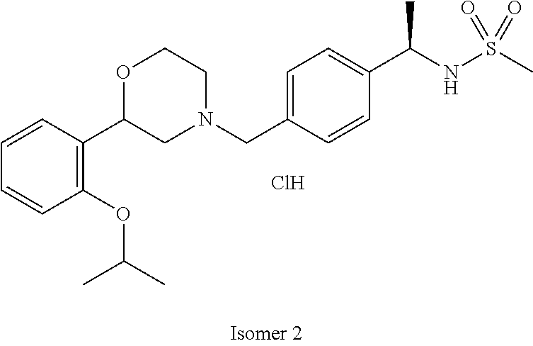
C1=CC(C2CN(CC3=CC=C(C(NS(C)(=O)=O)C)C=C3)CCO2)=C(OC(C)C)C=C1.Cl
